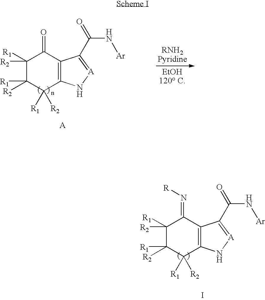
C1([R1])([R2])C([R2])([R1])C([R1])([R2])C2=C(C1=O)C(C(=O)N[Ar])=[A]N2.C1([R1])([R2])C([R2])([R1])C([R1])([R2])C2=C(C1=N[R])C(C(=O)N[Ar])=[A]N2.I
